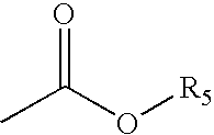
O=C(O[R5])C
